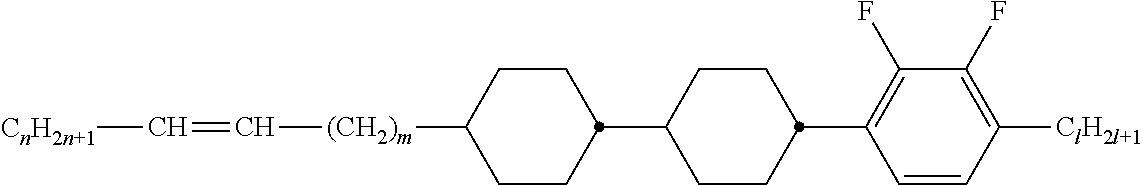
C1CC(C2CCC([(CH2)m]C=C[CnH2n+1])CC2)CCC1C1=C(F)C(F)=C([ClH2l+1])C=C1
